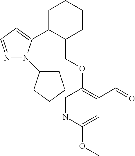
C1C(C2=CC=NN2C2CCCC2)C(COC2=C(C=O)C=C(OC)N=C2)CCC1
